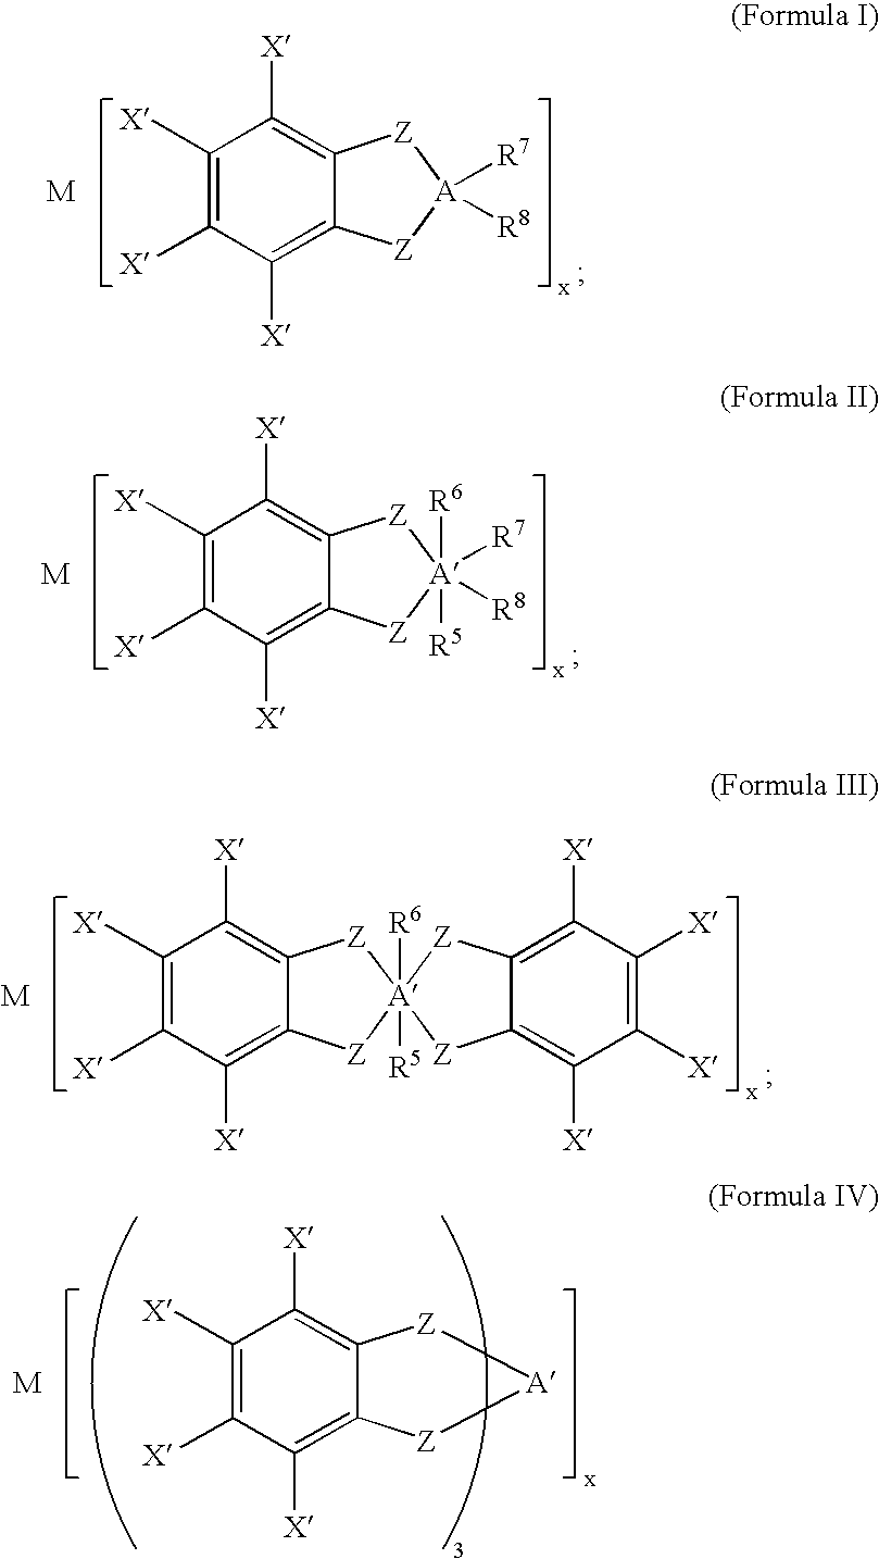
C1([X])=C([X])C([X])=C2C(=C1[X])[Z][A]([R7])([R8])[Z]2.C1([X])=C([X])C([X])=C2C(=C1[X])[Z][A]([R7])([R8])([R6])([R5])[Z]2.C1([X])=C([X])C([X])=C2C(=C1[X])[Z][A]1([R6])([R5])([Z]2)[Z]C2=C([X])C([X])=C([X])C([X])=C2[Z]1.C1([X])=C([X])C([X])=C2C(=C1[X])[Z][A][Z]2
